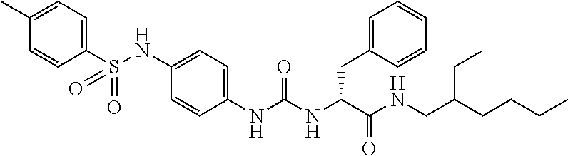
C1(C)=CC=C(S(NC2=CC=C(NC(NC(C(NCC(CC)CCCC)=O)CC3=CC=CC=C3)=O)C=C2)(=O)=O)C=C1
